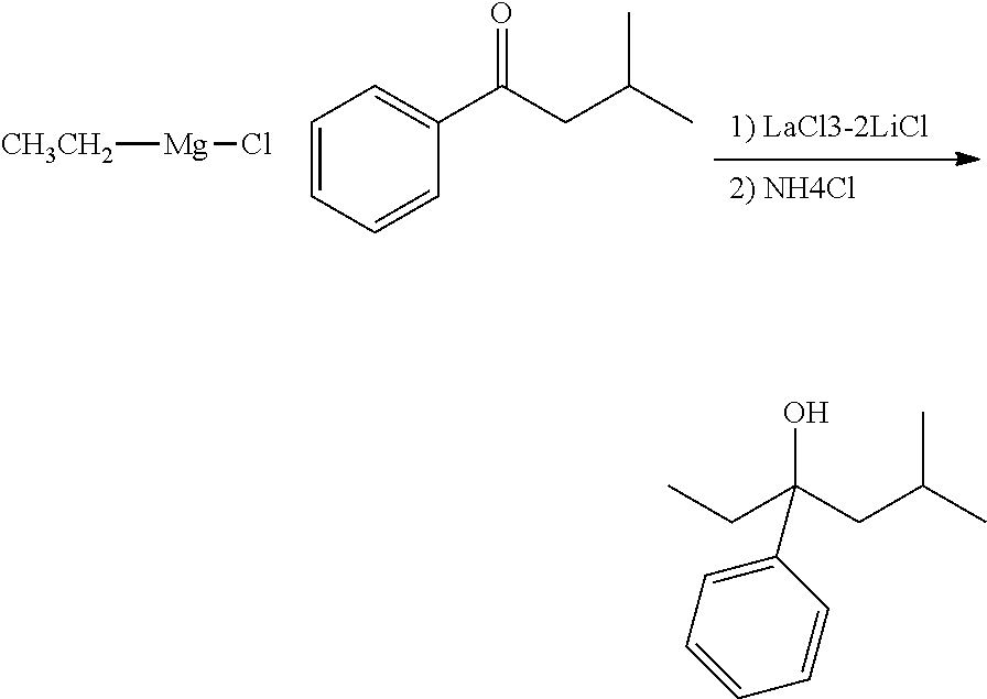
[CH3CH2][Mg]Cl.C1=CC=CC(C(CC(C)C)=O)=C1.CC(CC(CC)(O)C1=CC=CC=C1)C
